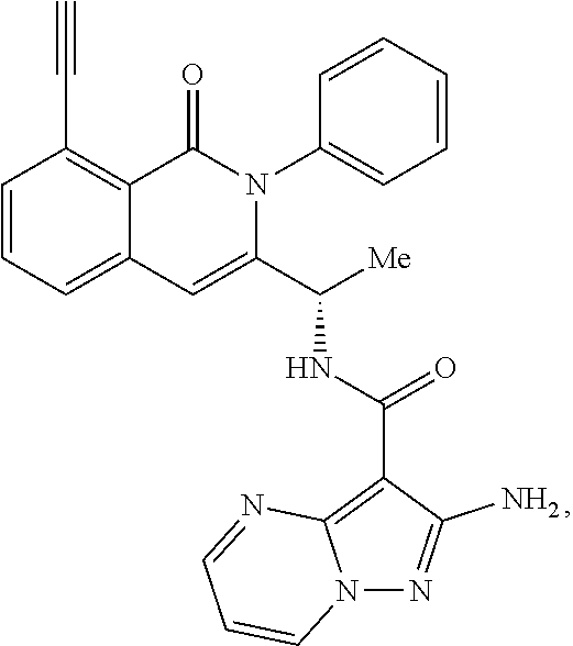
C1=CC=C2C(=C1C#C)C(=O)N(C1=CC=CC=C1)C(C([Me])NC(=O)C1=C3N(N=C1N)C=CC=N3)=C2
